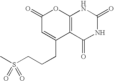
C1(=O)C=C(CCCS(C)(=O)=O)C2=C(O1)NC(=O)NC2=O
